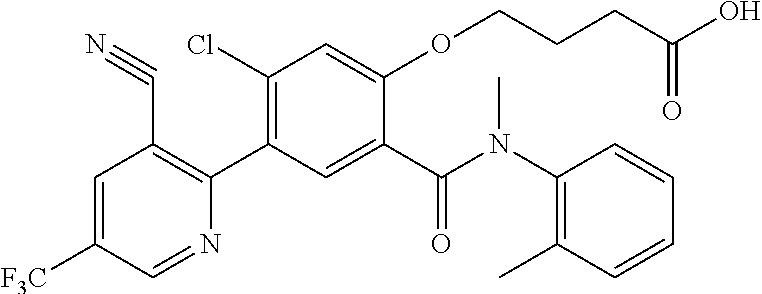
C1=C([F3C])C=NC(C2=C(Cl)C=C(OCCCC(O)=O)C(C(N(C3=C(C)C=CC=C3)C)=O)=C2)=C1C#N
